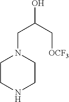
C1CNCCN1CC(O)C[OCF3]
